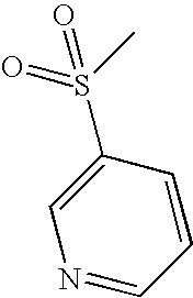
C1=CC=NC=C1S(C)(=O)=O
